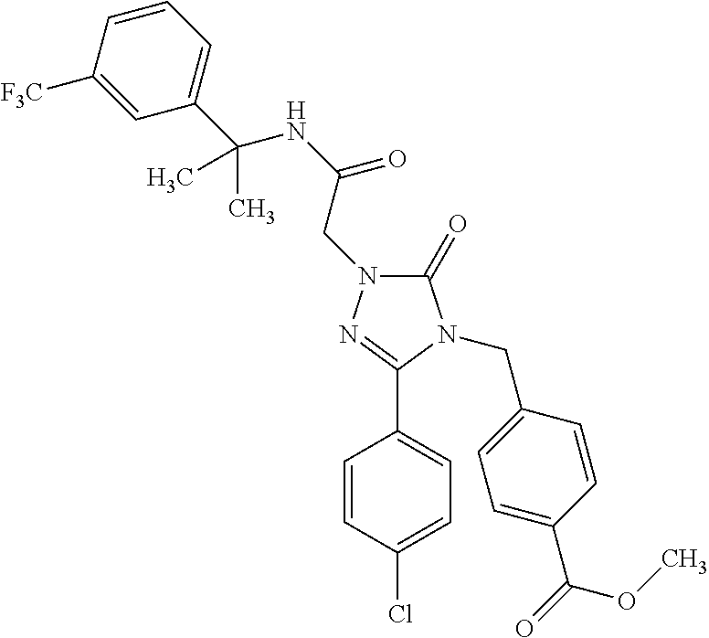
C1(Cl)=CC=C(C2=NN(CC(NC(C)(C3=CC=CC([F3C])=C3)C)=O)C(=O)N2CC2=CC=C(C(=O)OC)C=C2)C=C1
